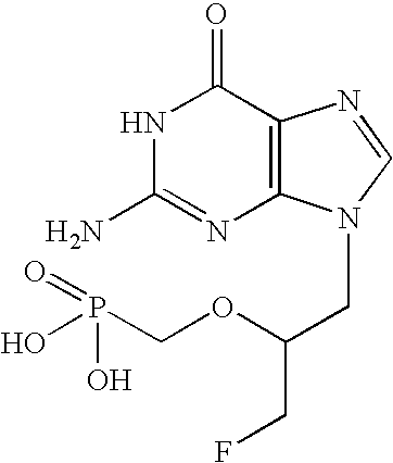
C1(N)=NC2=C(C(=O)N1)N=CN2CC(CF)OCP(=O)(O)O
